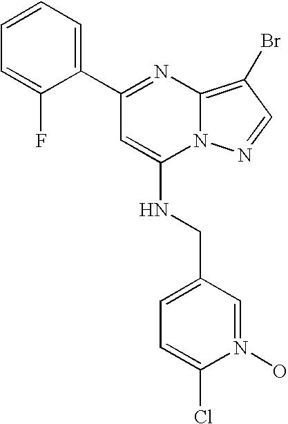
C1(C2=NC3=C(Br)C=NN3C(NCC3=CC=C(Cl)N(O)=C3)=C2)=CC=CC=C1F
